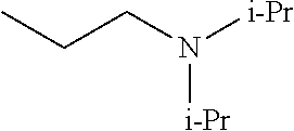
CCCN([i-Pr])[i-Pr]
